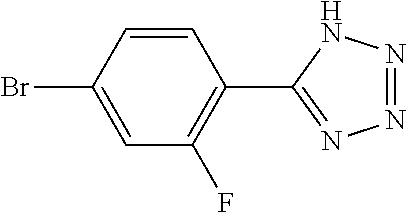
C1=CC(Br)=CC(F)=C1C1=NN=NN1
